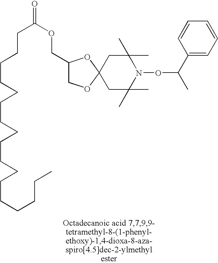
C1(COC(=O)CCCCCCCCCCCCCCCCC)COC2(O1)CC(C)(C)N(OC(C)C1=CC=CC=C1)C(C)(C)C2
